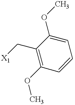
C1(OC)=C(C[X1])C(OC)=CC=C1
